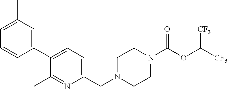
N1(C(OC([CF3])[CF3])=O)CCN(CC2=CC=C(C3=CC(C)=CC=C3)C(C)=N2)CC1
